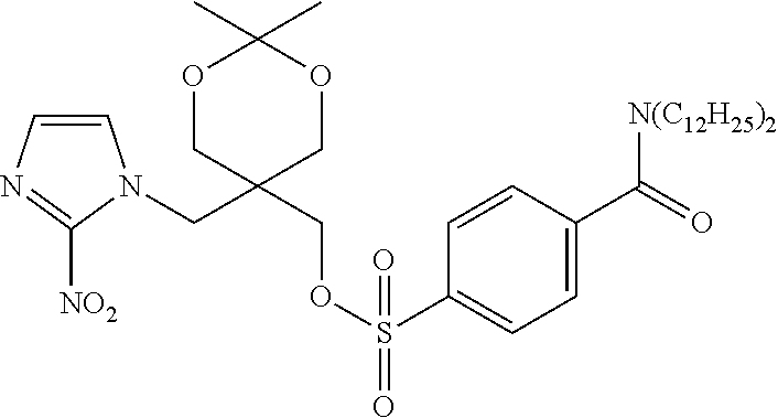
C1=CN=C([NO2])N1CC1(COS(=O)(C2=CC=C(C(=O)[N(C12H25)2])C=C2)=O)COC(C)(C)OC1
